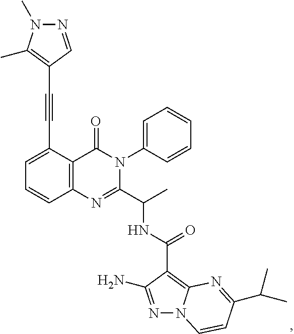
C1(C#CC2=C(C)N(C)N=C2)=CC=CC2=C1C(=O)N(C1=CC=CC=C1)C(C(C)NC(=O)C1=C3N(N=C1N)C=CC(C(C)C)=N3)=N2
